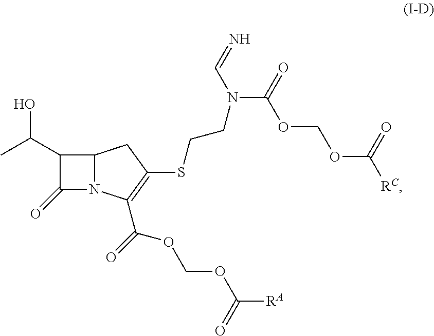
C12N(C(C(OCOC([RA])=O)=O)=C(SCCN(C(=O)OCOC([RC])=O)C=N)C1)C(=O)C2C(C)O
